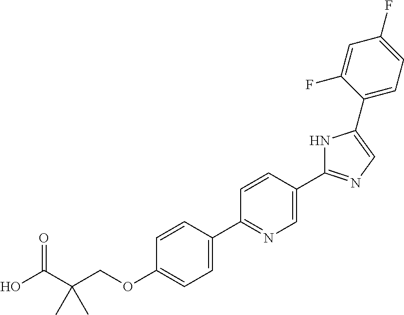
OC(C(COC1=CC=C(C2=NC=C(C3=NC=C(C4=CC=C(F)C=C4F)N3)C=C2)C=C1)(C)C)=O
